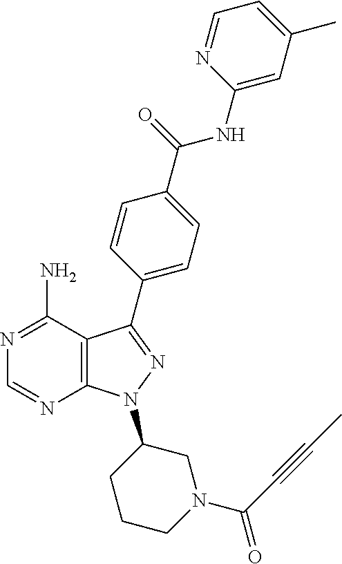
C1=NC(NC(=O)C2=CC=C(C3=NN(C4CN(C(C#CC)=O)CCC4)C4=C3C(N)=NC=N4)C=C2)=CC(C)=C1
